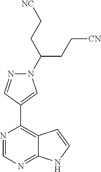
C(C(N1N=CC(C2=C3C(=NC=N2)NC=C3)=C1)CC[NC])C[CN]
